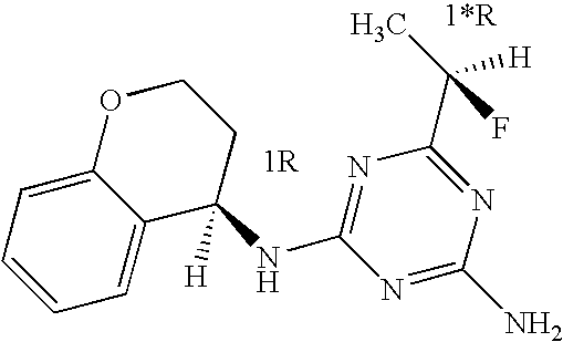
C1=CC=C2C(=C1)OCCC2(NC1=NC(C(C)([H])F)=NC(N)=N1)[H]
